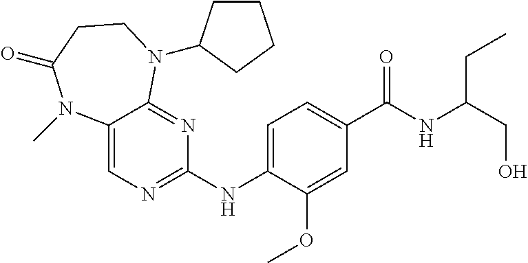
C1(NC2=CC=C(C(NC(CO)CC)=O)C=C2OC)=NC=C2C(=N1)N(C1CCCC1)CCC(=O)N2C
